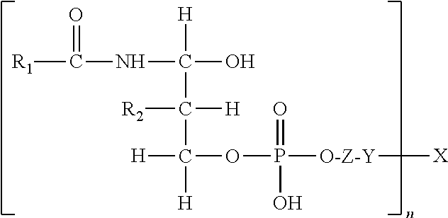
N(C(C(C([H])([H])OP([O-Z-Y][X])(=O)O)([R2])[H])(O)[H])C([R1])=O
